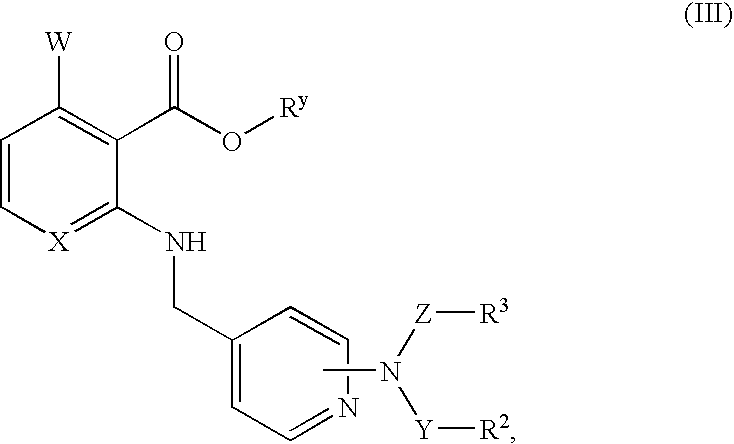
C1=C[X]=C(NCC2=CC=NC=C2)C(C(O[Ry])=O)=C1[W].CN([Z][R3])[Y][R2]
